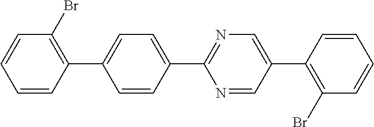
C1=CC(C2=NC=C(C3=C(Br)C=CC=C3)C=N2)=CC=C1C1=C(Br)C=CC=C1
